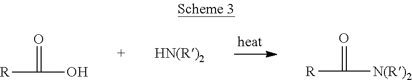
[R]C(=O)O.[R]C(=O)[N(R)2]
